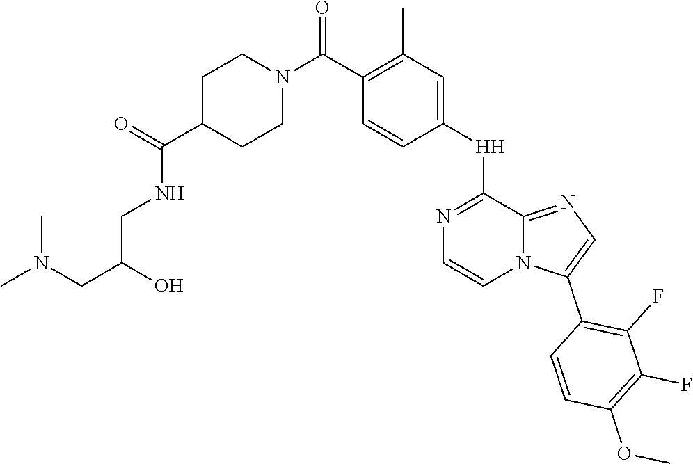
C1(C(N2CCC(C(NCC(CN(C)C)O)=O)CC2)=O)=C(C)C=C([H]C2=NC=CN3C2=NC=C3C2=C(F)C(F)=C(OC)C=C2)C=C1
